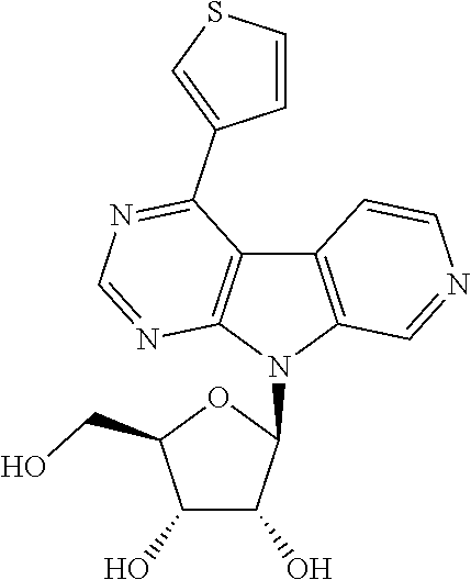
C1(O)C(O)C(N2C3=C(C4=C2N=CN=C4C2=CSC=C2)C=CN=C3)OC1CO
